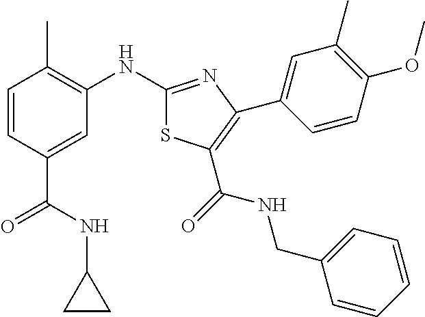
C1=CC(C(NC2CC2)=O)=CC(NC2=NC(C3=CC(C)=C(OC)C=C3)=C(C(=O)NCC3=CC=CC=C3)S2)=C1C
